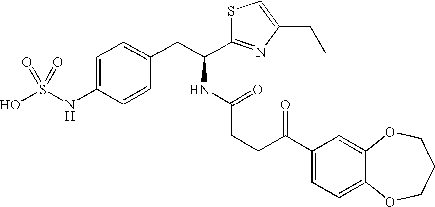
C1=C(NS(O)(=O)=O)C=CC(CC(NC(=O)CCC(=O)C2=CC=C3C(=C2)OCCCO3)C2=NC(CC)=CS2)=C1
